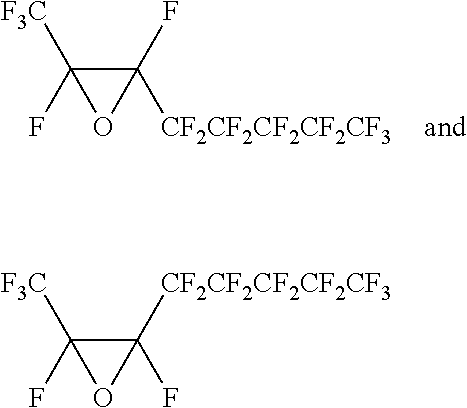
C1(F)([CF2CF2CF2CF2CF3])C([F3C])(F)O1.C1([CF2CF2CF2CF2CF3])(F)C([F3C])(F)O1
